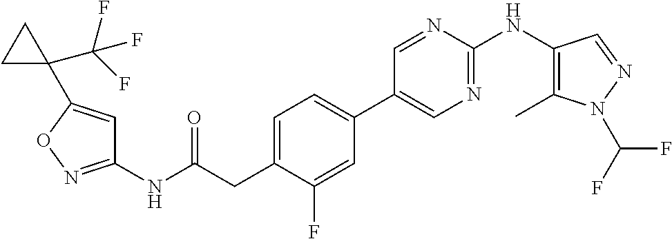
C1(NC(=O)CC2=CC=C(C3=CN=C(NC4=C(C)N(C(F)F)N=C4)N=C3)C=C2F)=NOC(C2(C(F)(F)F)CC2)=C1
